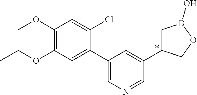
C1(OC)=C(OCC)C=C(C2=CN=CC(C3CB(O)OC3)=C2)C(Cl)=C1
